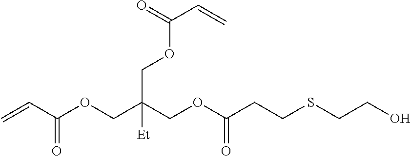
C=CC(OCC(COC(CCSCCO)=O)(COC(C=C)=O)[Et])=O
